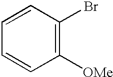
C1([OMe])=C(Br)C=CC=C1
